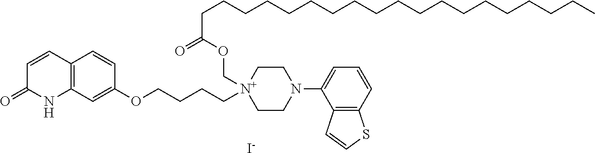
C1=CC2=C(NC1=O)C=C(OCCCC[N+]1(COC(CCCCCCCCCCCCCCCCCCC)=O)CCN(C3=CC=CC4=C3C=CS4)CC1)C=C2.[I-]
